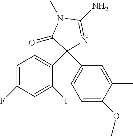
C1=C(F)C=C(F)C(C2(C3=CC=C(OC)C(C)=C3)N=C(N)N(C)C2=O)=C1
